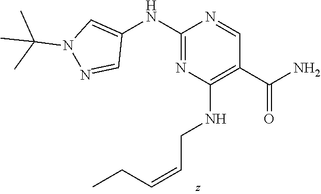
C1(C(N)=O)=C(NCC=CCC)N=C(NC2=CN(C(C)(C)C)N=C2)N=C1
